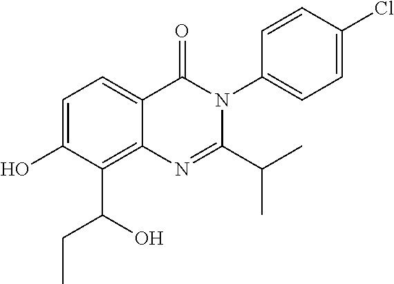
C1=C(O)C(C(CC)O)=C2C(=C1)C(=O)N(C1=CC=C(Cl)C=C1)C(C(C)C)=N2
